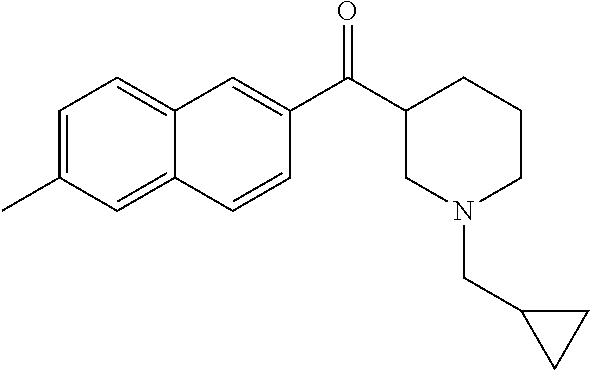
C1=C(C)C=C2C(=C1)C=C(C(C1CN(CC3CC3)CCC1)=O)C=C2
